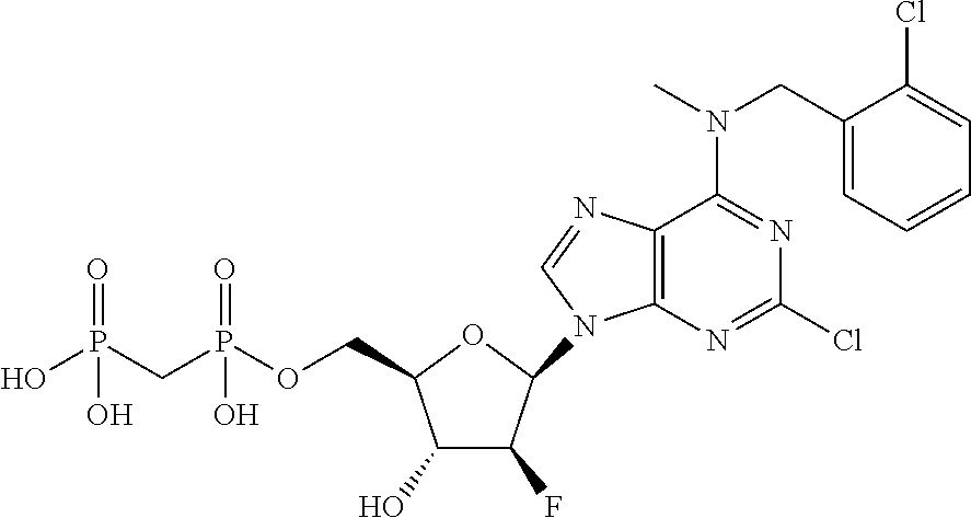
C1(O)C(F)C(N2C3=C(C(N(CC4=CC=CC=C4Cl)C)=NC(Cl)=N3)N=C2)OC1COP(CP(O)(=O)O)(=O)O
